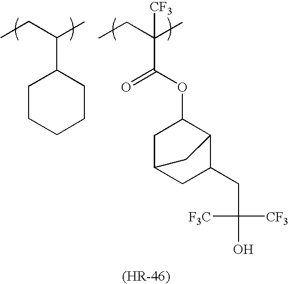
CCC(C)C1CCCCC1.CCC(C)(C(OC1C2CC(C1)CC2CC(O)([CF3])[CF3])=O)[CF3]
